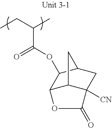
C(C(CC)C)(OC1C2C3C([CN])(CC1C3)C(=O)O2)=O
